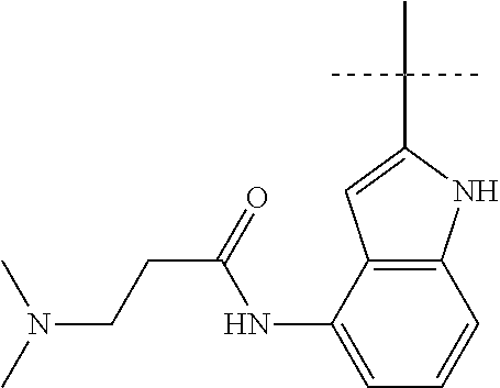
C(C(=O)NC1=CC=CC2=C1C=C(C(C)(C)C)N2)CN(C)C
